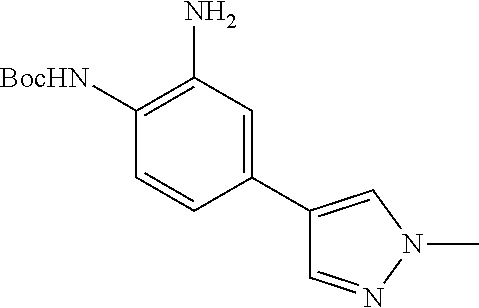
C1(N)=C([BocHN])C=CC(C2=CN(C)N=C2)=C1
